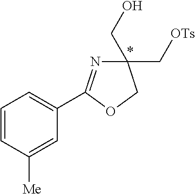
C1=CC([Me])=CC(C2=NC(CO)(C[OTs])CO2)=C1
